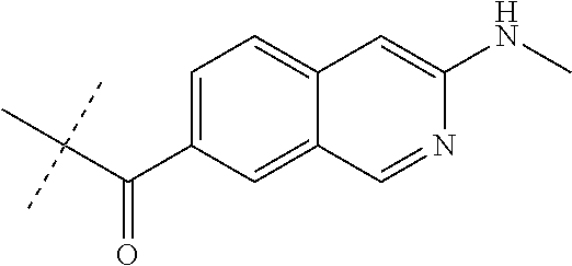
C1(C(C(C)(C)C)=O)=CC=C2C(=C1)C=NC(NC)=C2
